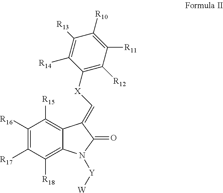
C1([R17])=C([R16])C([R15])=C2C(=C1[R18])N([Y][W])C(=O)C2=C[X]C1=C([R12])C([R11])=C([R10])C([R13])=C1[R14]
